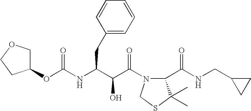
C1(OC(NC(C(C(N2C(C(NCC3CC3)=O)C(C)(C)SC2)=O)O)CC2=CC=CC=C2)=O)COCC1
